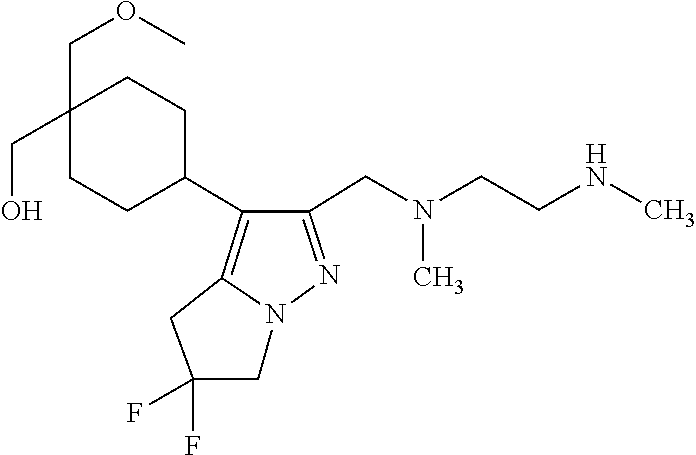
N(C)(CC1=NN2C(=C1C1CCC(COC)(CO)CC1)CC(F)(F)C2)CCNC
